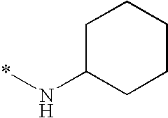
C1C(N*)CCCC1
